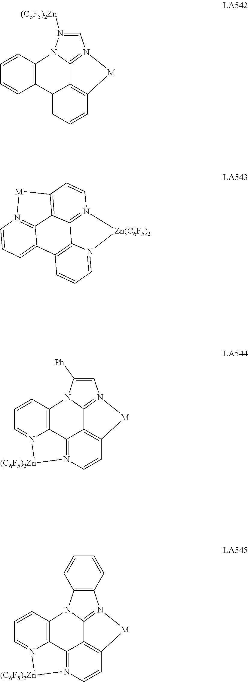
C1=N([(C6F5)2Zn])N2C3=C(C=CC=C3)C3=CC=CC4=C3C2=N1[M]4.C12=N3C=CC=C1C1=C4C5=N(C=CC(=C25)[M]3)[Zn(C6F5)2]N4=CC=C1.C1=C([Ph])N2C3=C4N(=CC=C3)[(C6F5)2Zn]N3=C4C4=C(C=C3)[M]N1=C24.C12=C(N3C4=C5N(=CC=C4)[(C6F5)2Zn]N4=C5C5=C(C=C4)[M]N1=C35)C=CC=C2
